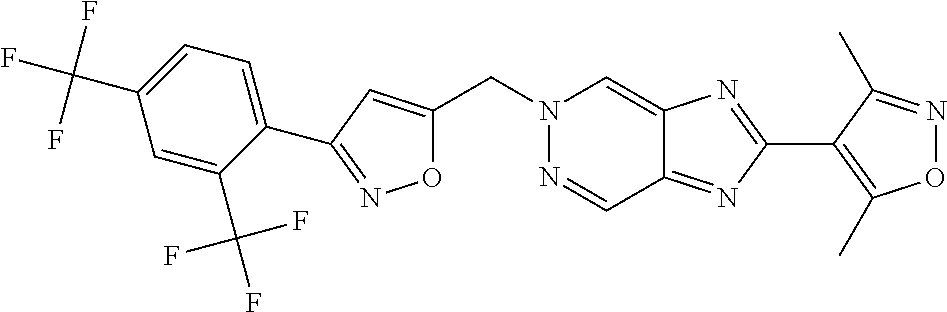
C1(C2=NOC(CN3N=CC4=NC(C5=C(C)ON=C5C)=NC4=C3)=C2)=CC=C(C(F)(F)F)C=C1C(F)(F)F
